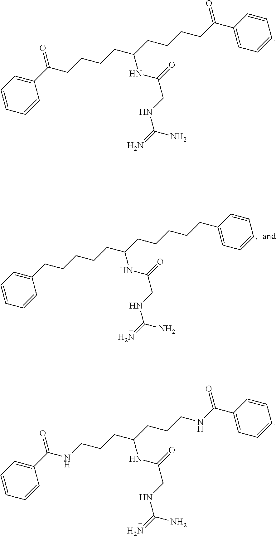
C1(C(CCCCC(CCCCC(C2=CC=CC=C2)=O)NC(CNC(=N)N)=O)=O)=CC=CC=C1.C1(C(NCCCC(CCCNC(C2=CC=CC=C2)=O)NC(CNC(=N)N)=O)=O)=CC=CC=C1.C1(CCCCCC(CCCCCC2=CC=CC=C2)NC(CNC(=N)N)=O)=CC=CC=C1
